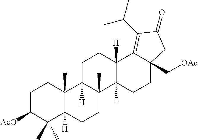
[AcO]C1CCC2(C)C([H])(C1(C)C)CCC1(C)C2([H])CCC2([H])C1(C)CCC1(C[OAc])C2=C(C(C)C)C(=O)C1
